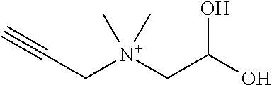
C([N+](CC(O)O)(C)C)C#C
